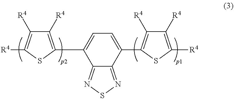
[R4]C1=C([R4])C([R4])=C(C2=CC=C(C3=C([R4])C([R4])=C([R4])S3)C3=NSN=C23)S1
